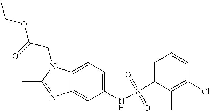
C12=CC=C(NS(=O)(=O)C3=CC=CC(Cl)=C3C)C=C1N=C(C)N2CC(OCC)=O
